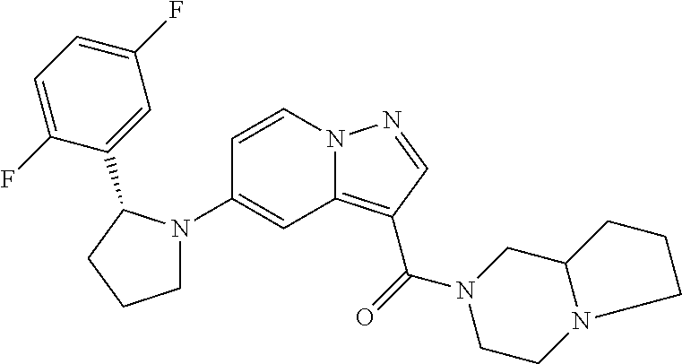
C1(N2CCCC2C2=CC(F)=CC=C2F)=CC2=C(C(=O)N3CCN4C(C3)CCC4)C=NN2C=C1
